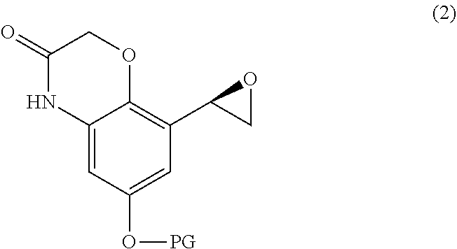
C12=CC(O[PG])=CC(C3CO3)=C1OCC(=O)N2
